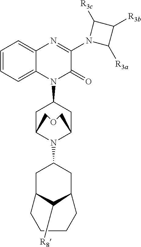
C1=CC=C2C(=C1)N=C(N1C([R3a])C([R3b])C1[R3c])C(=O)N2C1CC2N(C3CC4C([R8])C(C3)CCCC4)C(C1)COC2
